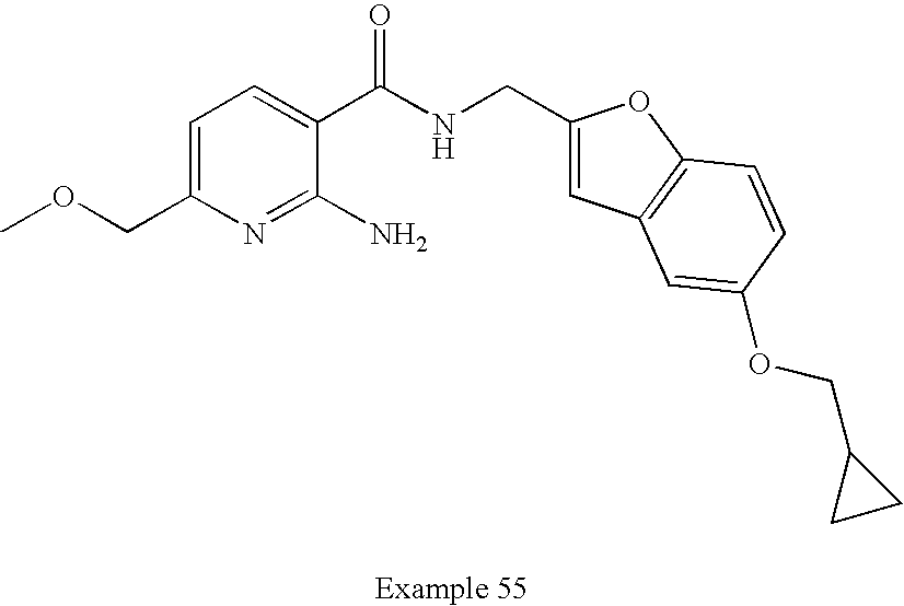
C1=C(COC)N=C(N)C(C(NCC2=CC3=C(O2)C=CC(OCC2CC2)=C3)=O)=C1
